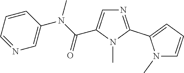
N1=C(C2=CC=CN2C)N(C)C(C(N(C2=CN=CC=C2)C)=O)=C1
